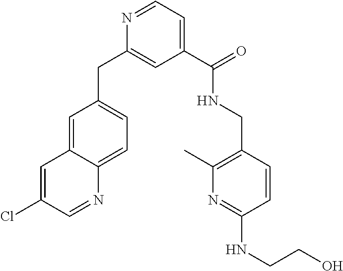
C1(C(=O)NCC2=C(C)N=C(NCCO)C=C2)=CC=NC(CC2=CC=C3C(=C2)C=C(Cl)C=N3)=C1
